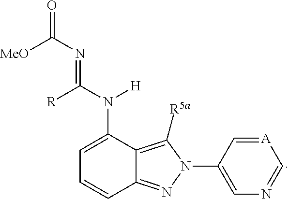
C1=C(N(C([R])=NC(=O)[MeO])[H])C2=C([R5a])N(C3=CN=C[A]=C3)N=C2C=C1
